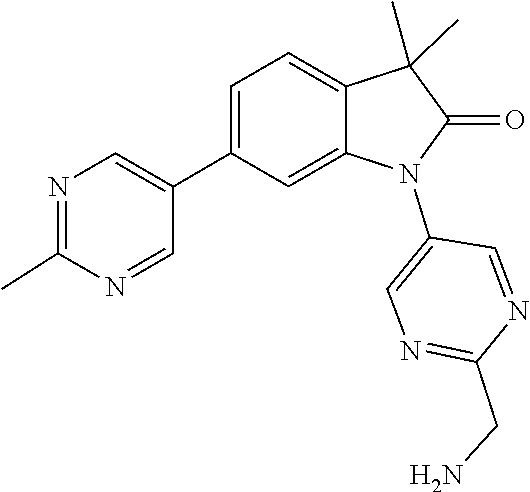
N1=C(C)N=CC(C2=CC=C3C(C)(C)C(=O)N(C4=CN=C(CN)N=C4)C3=C2)=C1
